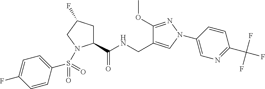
C1C(F)CN(S(=O)(=O)C2=CC=C(F)C=C2)C1C(NCC1=CN(C2=CN=C(C(F)(F)F)C=C2)N=C1OC)=O
